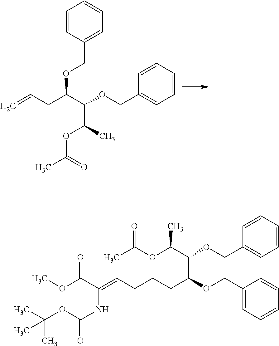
C1=CC(COC(C(C(OC(=O)C)C)OCC2=CC=CC=C2)CC=C)=CC=C1.C1=CC=CC=C1COC(C(OC(C)=O)C)C(CCCC=C(C(OC)=O)NC(=O)OC(C)(C)C)OCC1=CC=CC=C1
